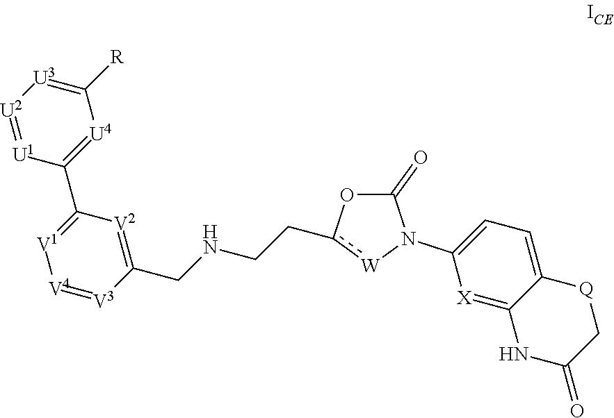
C1([R])=[U3][U2]=[U1]C(C2=[V1][V4]=[V3]C(CNCCc3[W]N(C4=CC=C5C(=[X]4)NC(=O)C[Q]5)C(=O)O3)=[V2]2)=[U4]1
